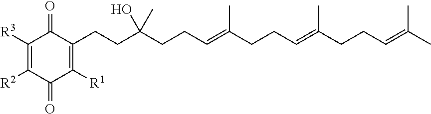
C1([R3])=C([R2])C(=O)C([R1])=C(CCC(CCC=C(CCC=C(C)CCC=C(C)C)C)(O)C)C1=O
